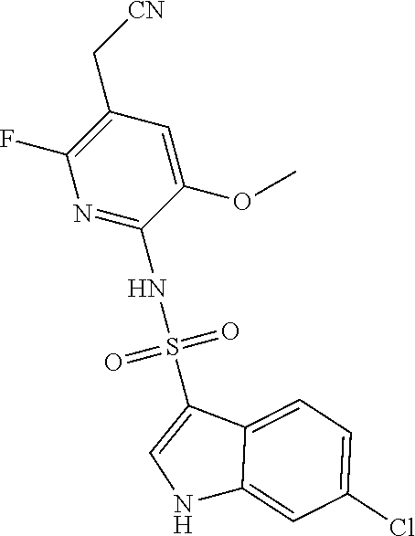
C1(C[CN])=C(F)N=C(NS(=O)(=O)C2=CNC3=CC(Cl)=CC=C23)C(OC)=C1
